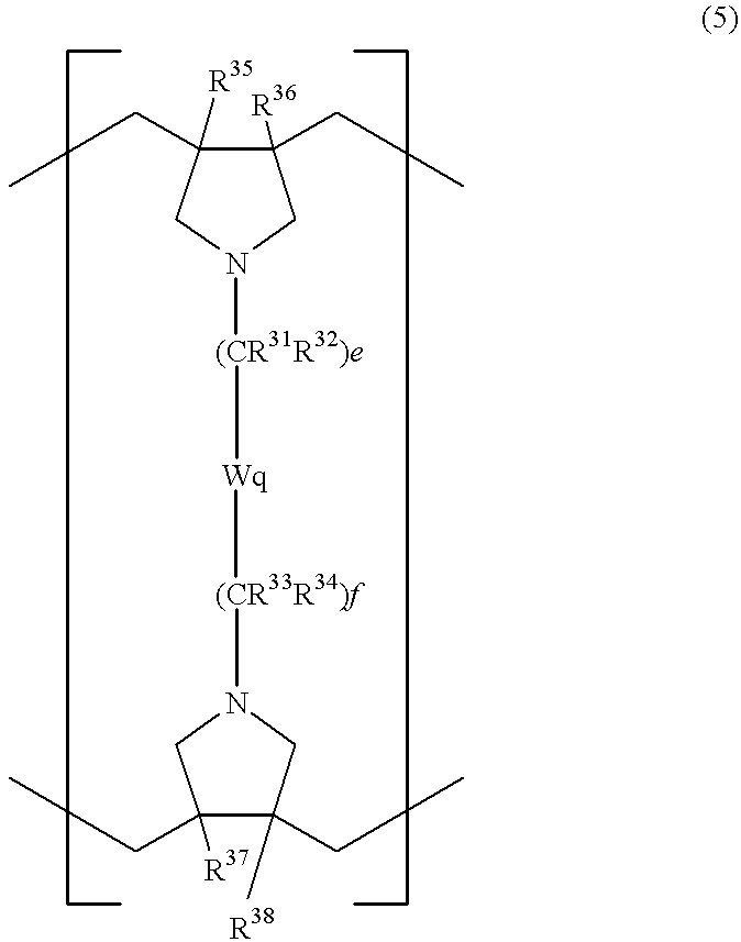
[Wq]([(CR33R34)f]N1CC([R37])(CC)C([R38])(CC)C1)[(CR31R32)e]N1CC([R36])(CC)C([R35])(CC)C1
